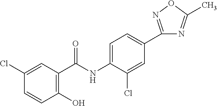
C1=C(Cl)C=CC(O)=C1C(NC1=CC=C(C2=NOC(C)=N2)C=C1Cl)=O
